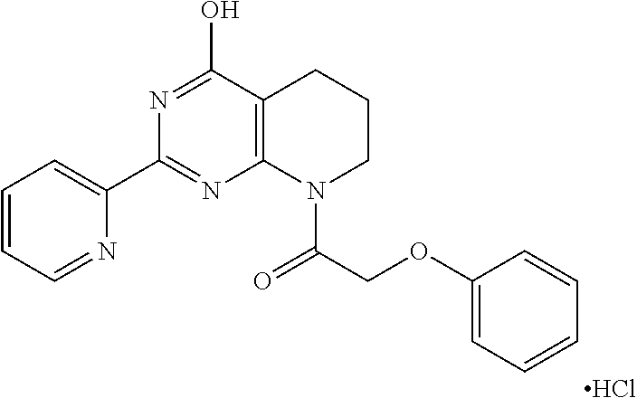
C12=C(C(O)=NC(C3=CC=CC=N3)=N1)CCCN2C(=O)COC1=CC=CC=C1.Cl
